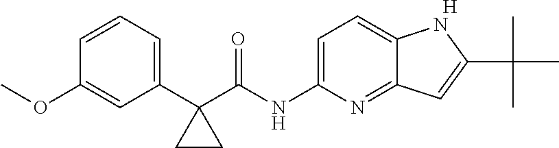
[H].C1=C(NC(C2(C3=CC=CC(OC)=C3)CC2)=O)N=C2C(=C1)NC(C(C)(C)C)=C2
